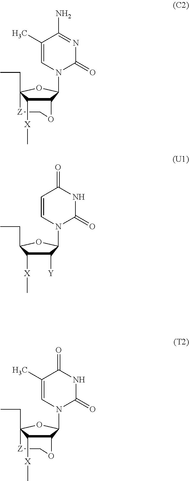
C1(C)=CN(C2C3C([X]C)C(CC)(O2)[Z]CO3)C(=O)N=C1N.C1=CN(C2C([Y])C([X]C)C(CC)O2)C(=O)NC1=O.C1(C)=CN(C2C3C([X]C)C(CC)(O2)[Z]CO3)C(=O)NC1=O
